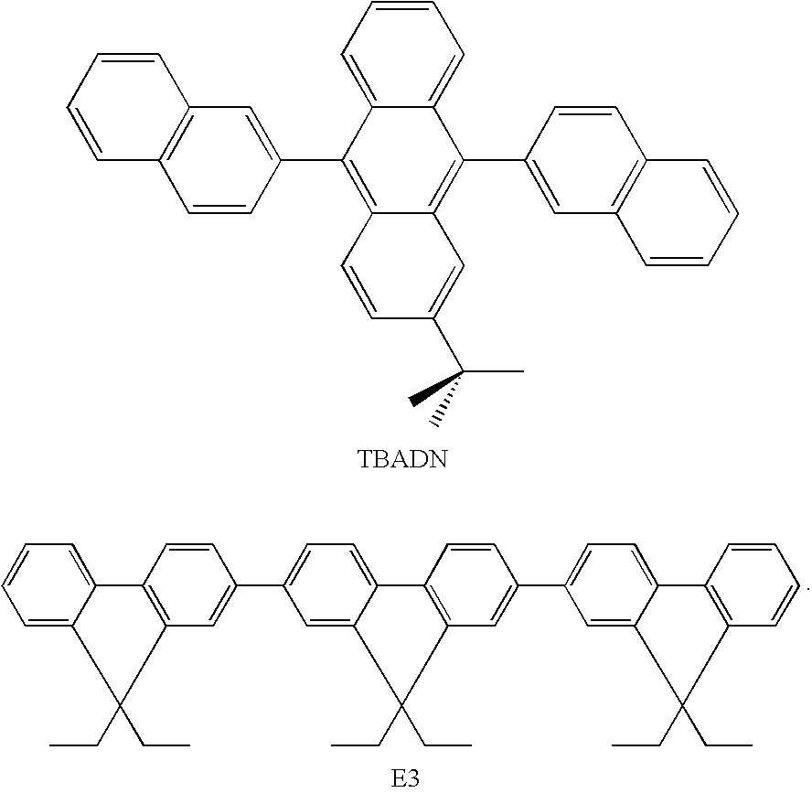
C1=CC(C2=C3C(=C(C4=CC5=C(C=C4)C=CC=C5)C4=CC=CC=C42)C=C(C(C)(C)C)C=C3)=CC2=C1C=CC=C2.C1=C2C(=CC=C1)C1=C(C=C(C3=CC=C4C5=C(C=C(C6=CC=C7C(=C6)C(CC)(CC)C6=C7C=CC=C6)C=C5)C(CC)(CC)C4=C3)C=C1)C2(CC)CC
